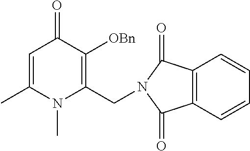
C1=C(C)N(C)C(CN2C(=O)C3=C(C2=O)C=CC=C3)=C([OBn])C1=O
